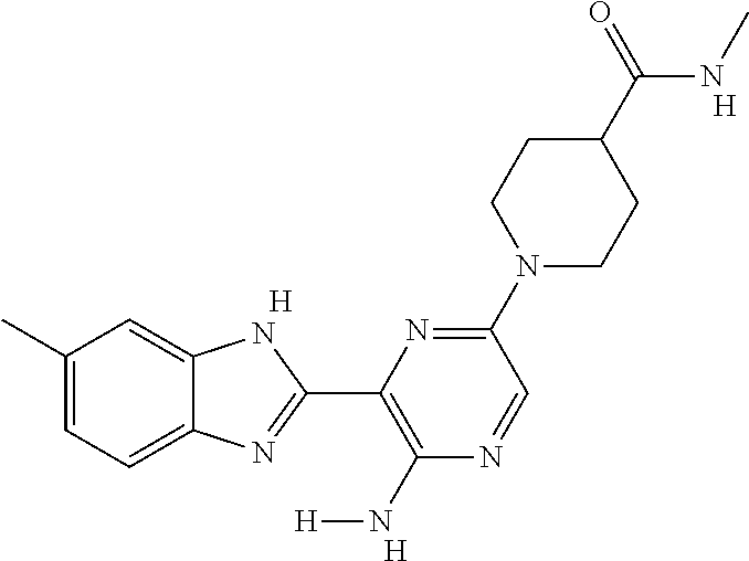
[H].C1(C)=CC=C2C(=C1)NC(C1=C(N[H])N=CC(N3CCC(C(NC)=O)CC3)=N1)=N2.[H].[H]
